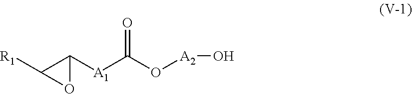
O1C([A1]C(O[A2]O)=O)C1[R1]
